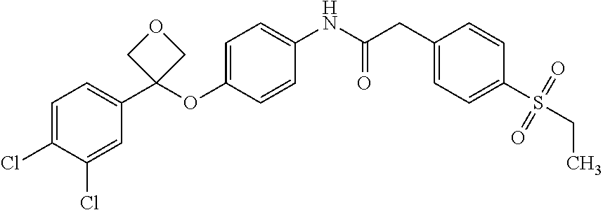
C1=CC(OC2(C3=CC=C(Cl)C(Cl)=C3)COC2)=CC=C1NC(CC1=CC=C(S(CC)(=O)=O)C=C1)=O
